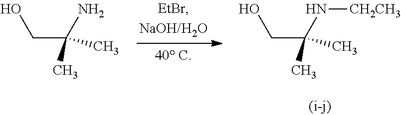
OCC(N[CH2CH3])(C)C.OCC(N)(C)C
